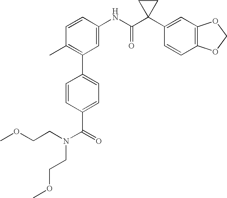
C1=CC(NC(C2(C3=CC4=C(C=C3)OCO4)CC2)=O)=CC(C2=CC=C(C(N(CCOC)CCOC)=O)C=C2)=C1C
